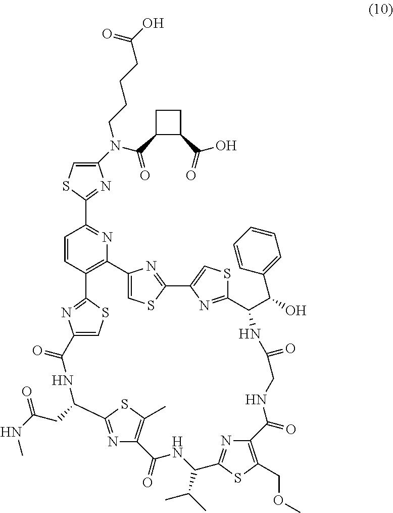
C12=CSC(=N1)C1=CSC(=N1)C(C(O)C1=CC=CC=C1)NC(=O)CNC(=O)C1=C(COC)SC(=N1)C(C(C)C)NC(=O)C1=C(C)SC(=N1)C(CC(NC)=O)NC(=O)C1=CSC(=N1)C1=C2N=C(C2=NC(N(C(C3C(C(=O)O)CC3)=O)CCCCC(O)=O)=CS2)C=C1
